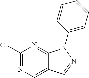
C1(Cl)=NC=C2C(=N1)N(C1=CC=CC=C1)N=C2
